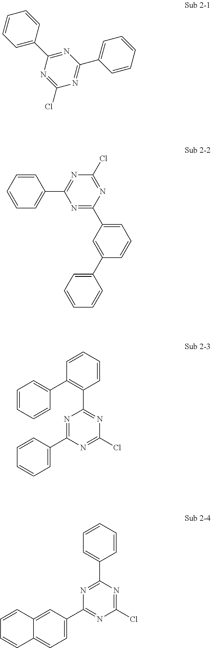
C1=C(C2=NC(C3=CC=CC=C3)=NC(Cl)=N2)C=CC=C1.C1=CC=C(C2=NC(Cl)=NC(C3=CC=CC(C4=CC=CC=C4)=C3)=N2)C=C1.C1=CC=CC(C2=C(C3=NC(Cl)=NC(C4=CC=CC=C4)=N3)C=CC=C2)=C1.C1=C(C2=NC(C3=CC=C4C(=C3)C=CC=C4)=NC(Cl)=N2)C=CC=C1
